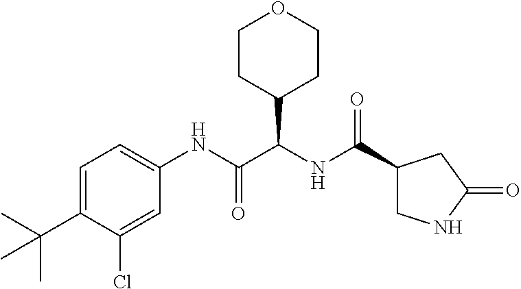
C1=C(C(C)(C)C)C(Cl)=CC(NC(C(NC(=O)C2CNC(=O)C2)C2CCOCC2)=O)=C1
